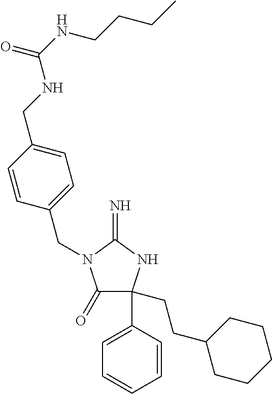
C1(=O)C(CCC2CCCCC2)(C2=CC=CC=C2)NC(=N)N1CC1=CC=C(CNC(NCCCC)=O)C=C1
